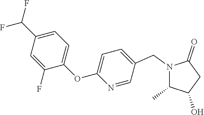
N1(CC2=CC=C(OC3=CC=C(C(F)F)C=C3F)N=C2)C(C)C(O)CC1=O
